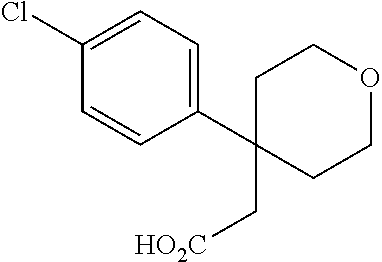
C1C(C[HO2C])(C2=CC=C(Cl)C=C2)CCOC1
